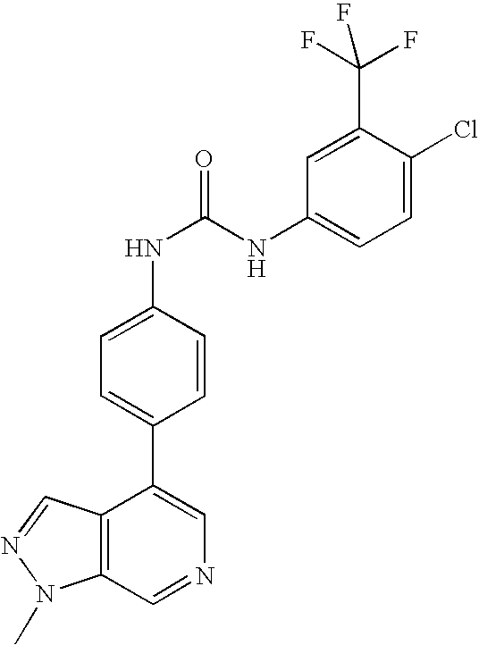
C12=C(C=NC=C1C1=CC=C(NC(=O)NC3=CC=C(Cl)C(C(F)(F)F)=C3)C=C1)N(C)N=C2
